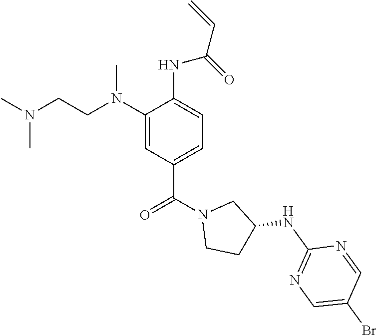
C1(N(C)CCN(C)C)=CC(C(=O)N2CCC(NC3=NC=C(Br)C=N3)C2)=CC=C1NC(=O)C=C
